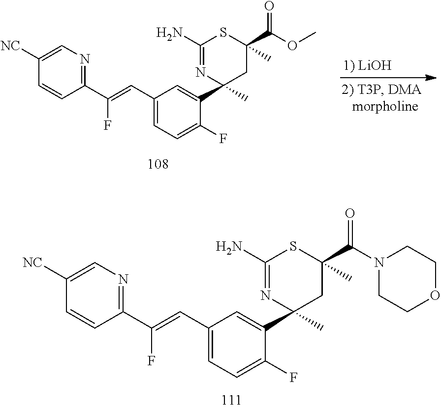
C1([NC])=CN=C(C(=CC2=CC=C(F)C(C3(C)CC(C(N4CCOCC4)=O)(C)SC(N)=N3)=C2)F)C=C1.C1([NC])=CN=C(C(=CC2=CC=C(F)C(C3(C)CC(C(OC)=O)(C)SC(N)=N3)=C2)F)C=C1
